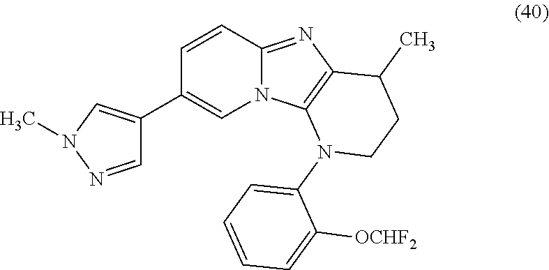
C1(C2=CN(C)N=C2)=CN2C(=NC3=C2N(C2=CC=CC=C2[OCHF2])CCC3C)C=C1
